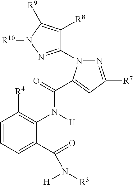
N1=C([R7])C=C(C(N([H])C2=C([R4])C=CC=C2C(=O)N([H])[R3])=O)N1C1=NN([R10])C([R9])=C1[R8]
